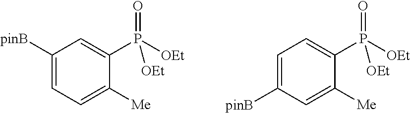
C1([pinB])=CC=C([Me])C(P([OEt])(=O)[OEt])=C1.C1=C([pinB])C=C([Me])C(P([OEt])(=O)[OEt])=C1
